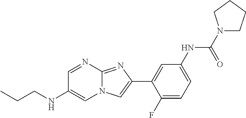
C1=NC2=NC(C3=CC(NC(N4CCCC4)=O)=CC=C3F)=CN2C=C1NCCC
